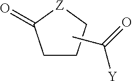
C1CC[Z]C1=O.CC(=O)[Y]
